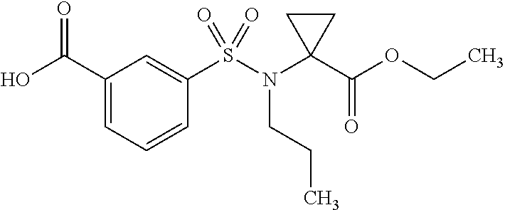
C1(C(O)=O)=CC=CC(S(N(C2(C(OCC)=O)CC2)CCC)(=O)=O)=C1
